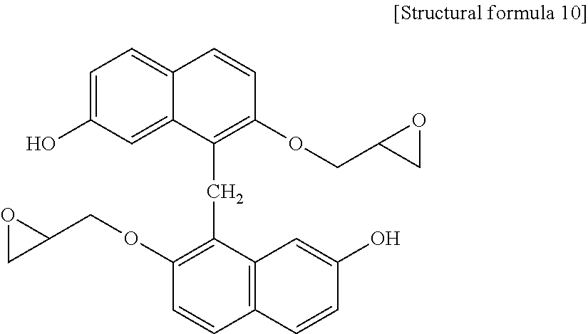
OC1=CC=C2C(=C1)C(CC1=C(OCC3OC3)C=CC3=C1C=C(O)C=C3)=C(OCC1CO1)C=C2
